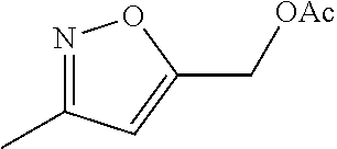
N1=C(C)C=C(C[OAc])O1
